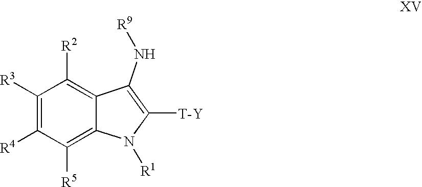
C1([R3])=C([R4])C([R5])=C2C(=C1[R2])C(N[R9])=C([T-Y])N2[R1]
